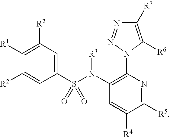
C1([R1])=C([R2])C=C(S(N(C2=C(N3C([R6])=C([R7])N=N3)N=C([R5])C([R4])=C2)[R3])(=O)=O)C=C1[R2]
